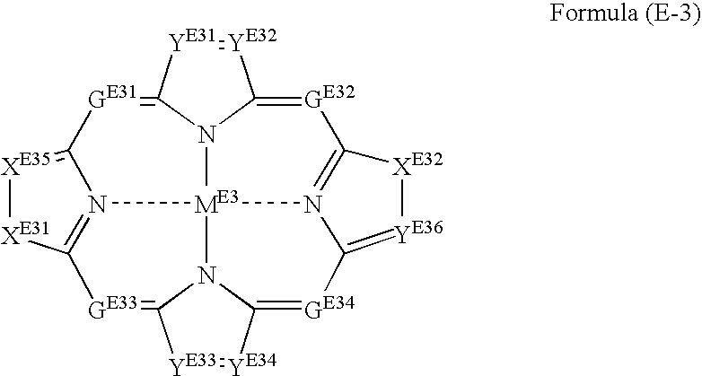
[YE32]1=[YE31]C2=[GE31]C3=[XE35][XE31]C4=N3[ME3]35N2C1=[GE32]C1=N3C(=[YE36][XE32]1)[GE34]=C1N5C(=[GE33]4)[YE33]=[YE34]1
